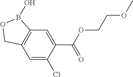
C12=C(C=C(Cl)C(C(OCCOC)=O)=C1)COB2O
